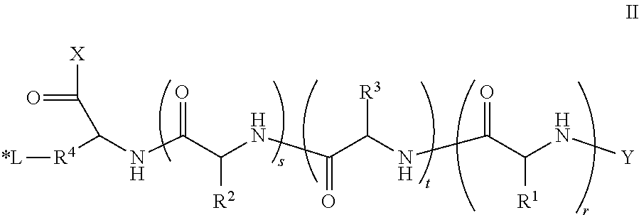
[R4]([*L])C(NC(C(NC(C(NC(C(N[Y])[R1])=O)[R3])=O)[R2])=O)C([X])=O
